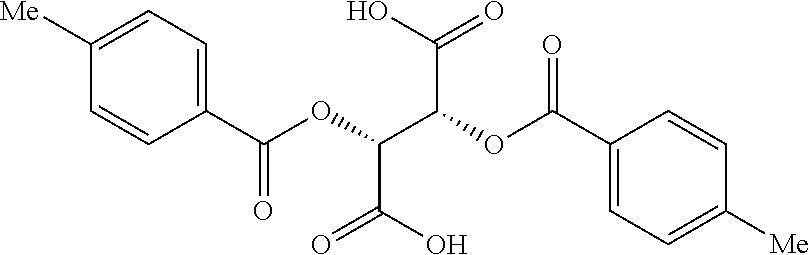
C1([Me])=CC=C(C(OC(C(C(=O)O)OC(C2=CC=C([Me])C=C2)=O)C(O)=O)=O)C=C1
